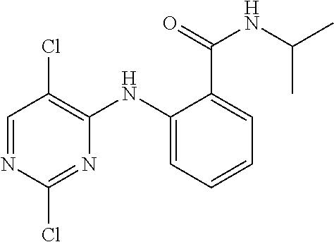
C1=NC(Cl)=NC(NC2=CC=CC=C2C(=O)NC(C)C)=C1Cl
